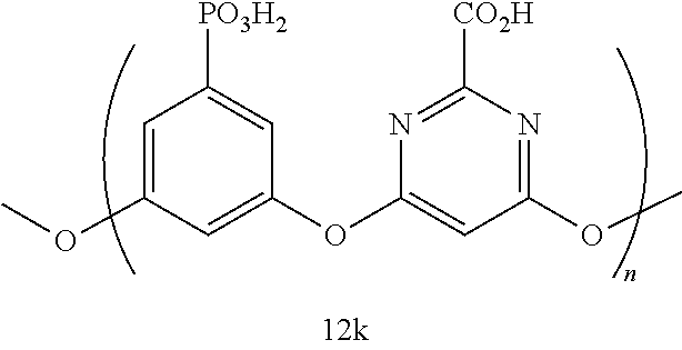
C1=C(OC)C=C(OC2=CC(OC)=NC([CO2H])=N2)C=C1[PO3H2]
